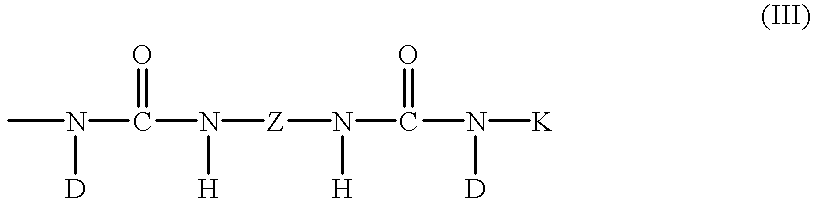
CN(C(N([Z]N(C(N([K])[D])=O)[H])[H])=O)[D]
